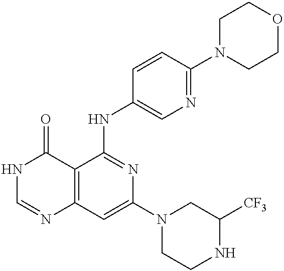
C12=C(C=C(N3CCNC([CF3])C3)N=C1NC1=CN=C(N3CCOCC3)C=C1)N=CNC2=O
